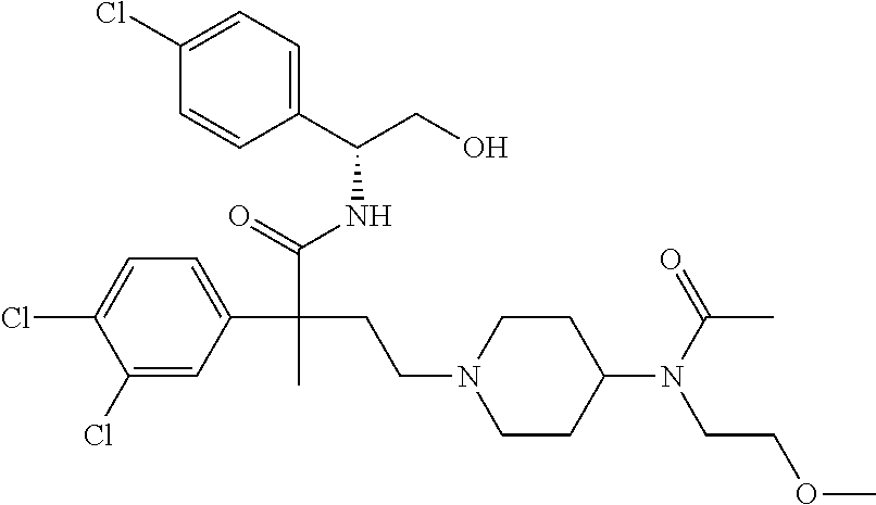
C1(Cl)=CC(C(C(=O)NC(CO)C2=CC=C(Cl)C=C2)(CCN2CCC(N(C(=O)C)CCOC)CC2)C)=CC=C1Cl
